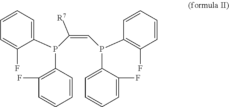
C1=CC=C(P(C2=C(F)C=CC=C2)C(=CP(C2=C(F)C=CC=C2)C2=CC=CC=C2F)[R7])C(F)=C1
